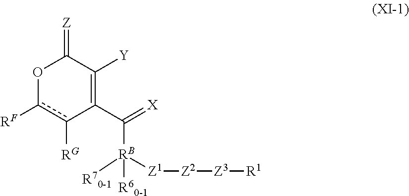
C(C1=C([Y])C(=[Z])Oc([RF])c1[RG])(=[X])[RB]([R60-1])([R70-1])[Z1][Z2][Z3][R1]
